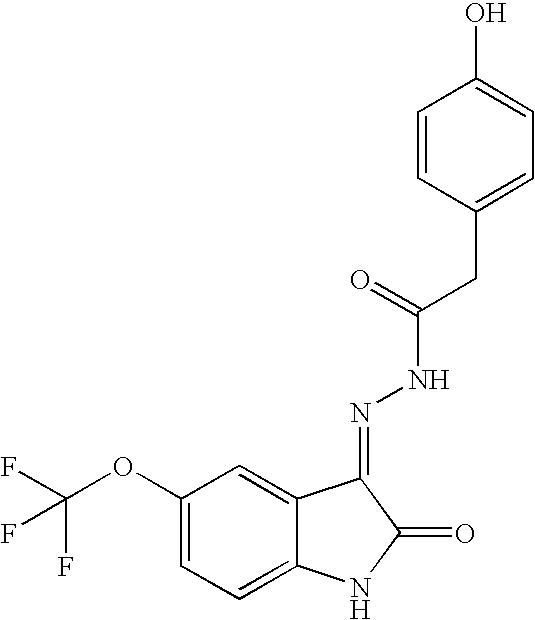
C1=C2C(=CC=C1OC(F)(F)F)NC(=O)C2=NNC(CC1=CC=C(O)C=C1)=O
